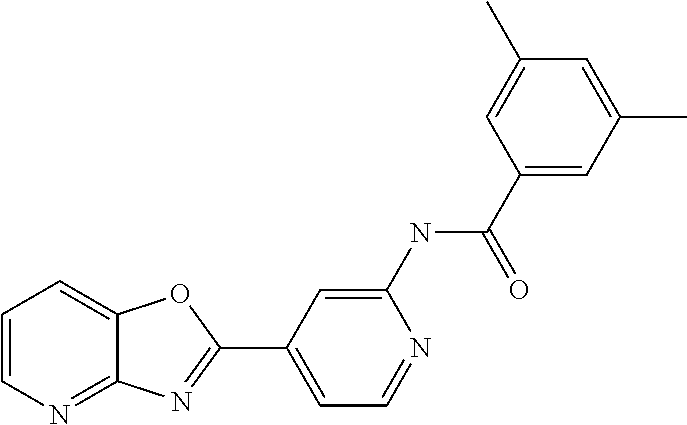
C1=CN=C2C(=C1)OC(C1=CC=NC(NC(C3=CC(C)=CC(C)=C3)=O)=C1)=N2
